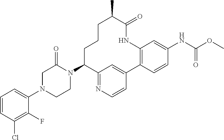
C1=CC(Cl)=C(F)C(N2CCN(C3C4=NC=CC(=C4)C4=C(C=C(NC(=O)OC)C=C4)NC(=O)C(C)CCC3)C(=O)C2)=C1
